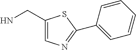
C1(CN)=CN=C(C2=CC=CC=C2)S1
